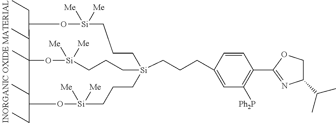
C(CCC1=CC([Ph2P])=C(C2=NC(C(C)C)CO2)C=C1)[Si]12CCC[Si]([Me])([Me])OC(CC)C(C)(O[Si]([Me])([Me])CCC1)C(CC)O[Si]([Me])([Me])CCC2
